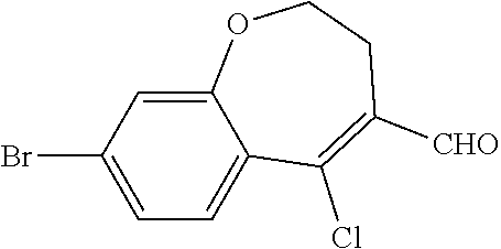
C12=CC=C(Br)C=C1OCCC([CHO])=C2Cl
